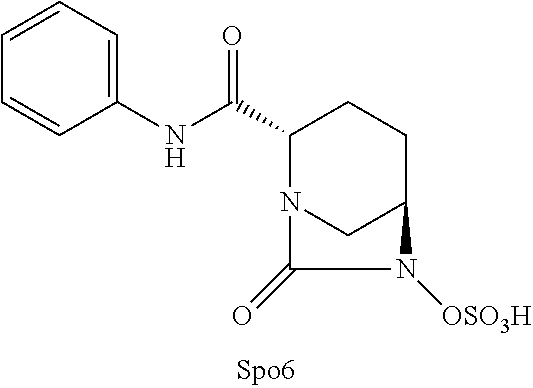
C1=CC=C(NC(C2N3CC(CC2)N([OSO3H])C3=O)=O)C=C1
